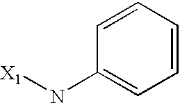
[X1]NC1=CC=CC=C1
